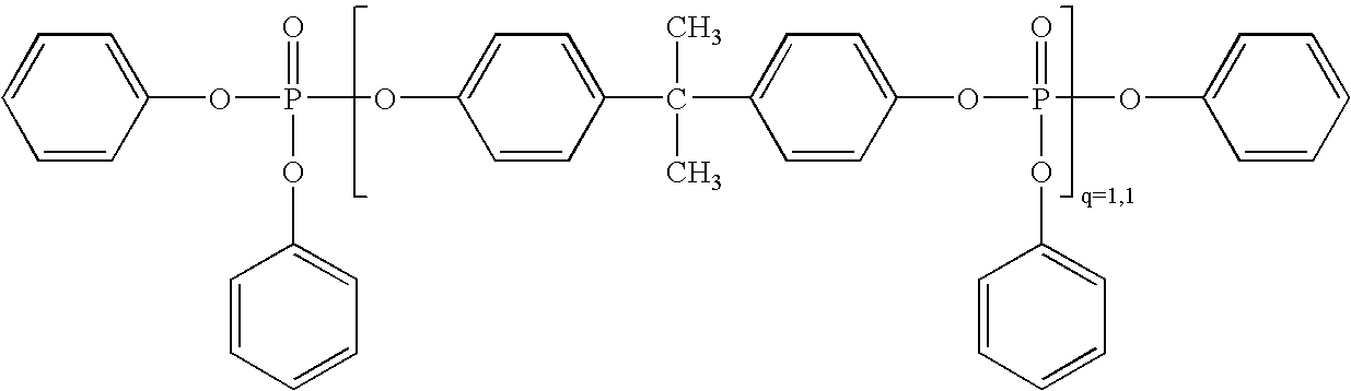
C1=CC(OP(=O)(OC2=CC=CC=C2)OC2=CC=C(C(C)(C)C3=CC=C(OP(=O)(OC4=CC=CC=C4)OC4=CC=CC=C4)C=C3)C=C2)=CC=C1
